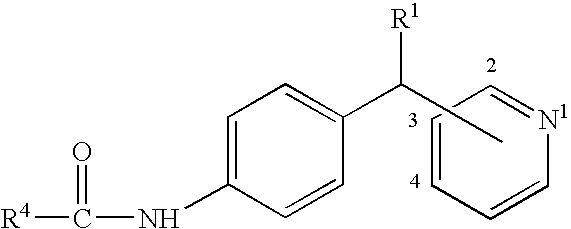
C1=C(NC([R4])=O)C=CC(C([R1])C)=C1.C1=CC=C[N1]=C1
